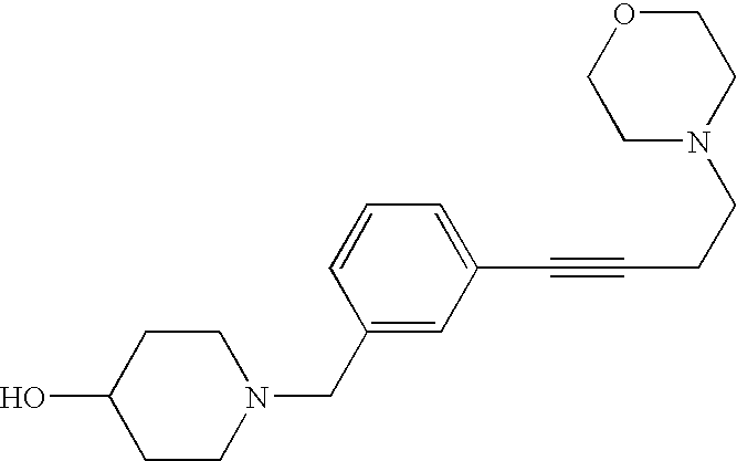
C1CN(CC2=CC(C#CCCN3CCOCC3)=CC=C2)CCC1O
